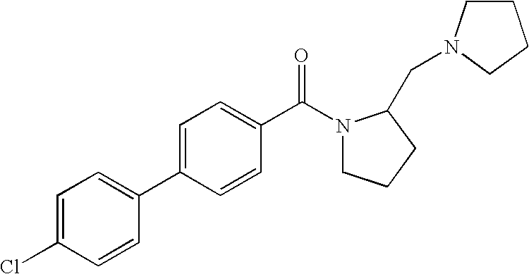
C1(Cl)=CC=C(C2=CC=C(C(N3CCCC3CN3CCCC3)=O)C=C2)C=C1
